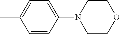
C1=CC(N2CCOCC2)=CC=C1C
